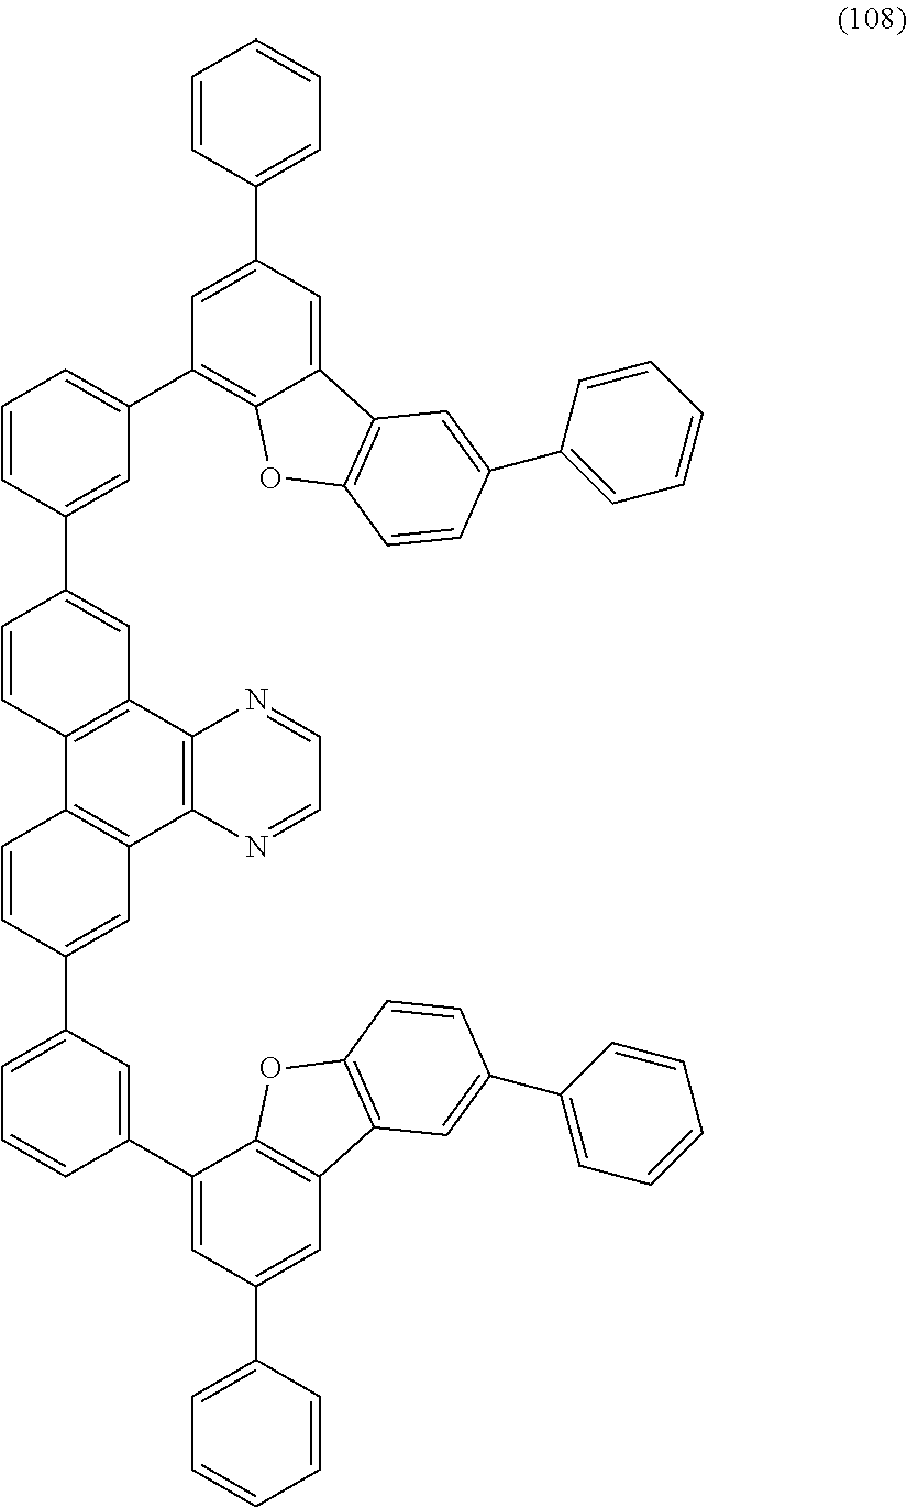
C12=C(C3=C(C4=C1C=CC(C1=CC(C5=C6C(=CC(C7=CC=CC=C7)=C5)C5=C(O6)C=CC(C6=CC=CC=C6)=C5)=CC=C1)=C4)N=CC=N3)C=C(C1=CC=CC(C3=CC(C4=CC=CC=C4)=CC4=C3OC3=C4C=C(C4=CC=CC=C4)C=C3)=C1)C=C2
